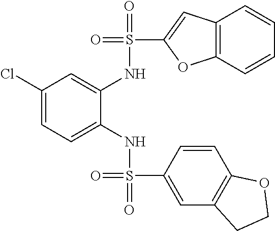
C1(Cl)=CC=C(NS(=O)(C2=CC3=C(C=C2)OCC3)=O)C(NS(=O)(C2=CC3=C(O2)C=CC=C3)=O)=C1
